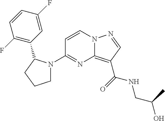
C1(N2CCCC2C2=C(F)C=CC(F)=C2)=NC2=C(C(=O)NCC(O)C)C=NN2C=C1
